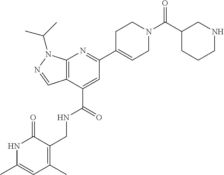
C12=C(C(C(=O)NCC3=C(C)C=C(C)NC3=O)=CC(C3=CCN(C(C4CCCNC4)=O)CC3)=N1)C=NN2C(C)C
